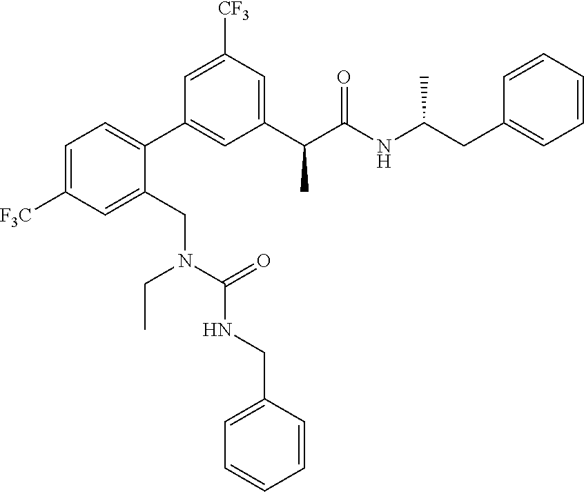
C1=C([CF3])C=C(C(C(NC(CC2=CC=CC=C2)C)=O)C)C=C1C1=CC=C([F3C])C=C1CN(C(=O)NCC1=CC=CC=C1)CC
